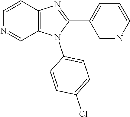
C12=C(N(C3=CC=C(Cl)C=C3)C(C3=CC=CN=C3)=N1)C=NC=C2
